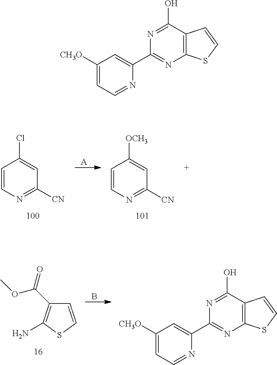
[A].C1=C([OCH3])C=CN=C1[CN].C1=C(Cl)C=CN=C1[CN].B.S1C=CC(C(OC)=O)=C1N.N1=C(O)C2=C(N=C1C1=CC([CH3O])=CC=N1)SC=C2.N1=C(O)C2=C(N=C1C1=CC([CH3O])=CC=N1)SC=C2
